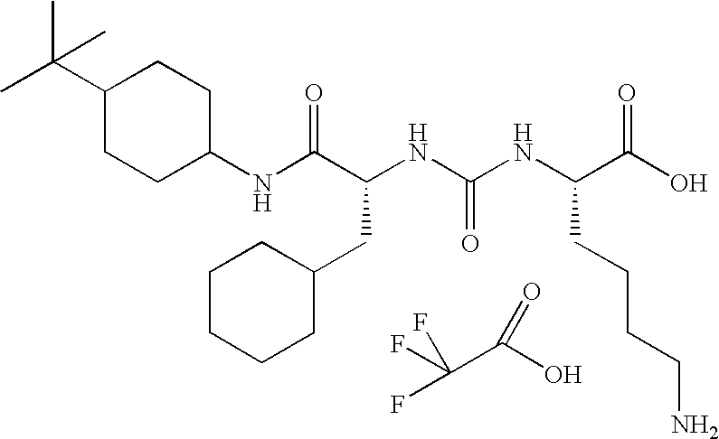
N(C(C(NC(NC(C(O)=O)CCCCN)=O)CC1CCCCC1)=O)C1CCC(C(C)(C)C)CC1.FC(C(O)=O)(F)F
